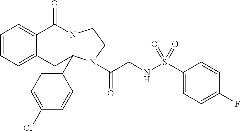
C1=CC=C2C(=C1)C(=O)N1C(C3=CC=C(Cl)C=C3)(C2)N(C(CNS(C2=CC=C(F)C=C2)(=O)=O)=O)CC1
